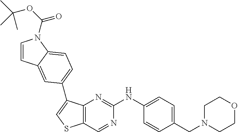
C1=C(NC2=NC3=C(C=N2)SC=C3C2=CC=C3C(=C2)C=CN3C(=O)OC(C)(C)C)C=CC(CN2CCOCC2)=C1
